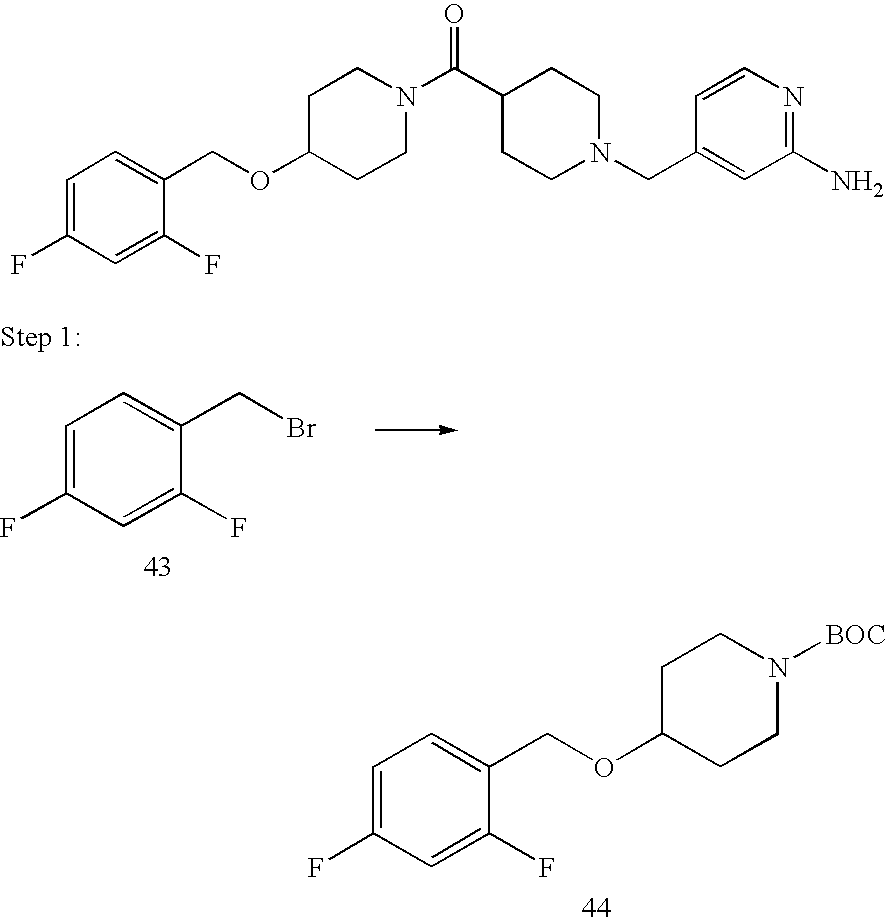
C1=C(F)C=C(F)C(CBr)=C1.C1=C(F)C=C(F)C(COC2CCN([BOC])CC2)=C1.C1(COC2CCN(C(C3CCN(CC4=CC(N)=NC=C4)CC3)=O)CC2)=CC=C(F)C=C1F
